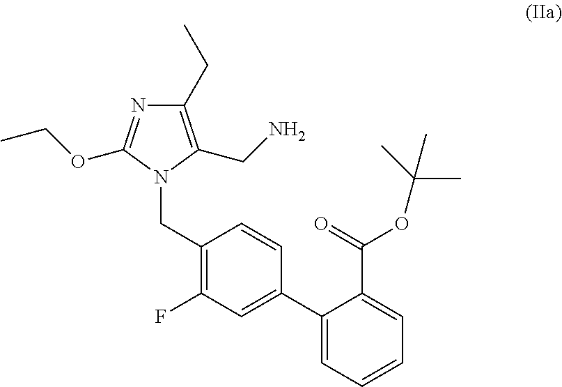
C1(CC)=C(CN)N(CC2=C(F)C=C(C3=CC=CC=C3C(=O)OC(C)(C)C)C=C2)C(OCC)=N1
